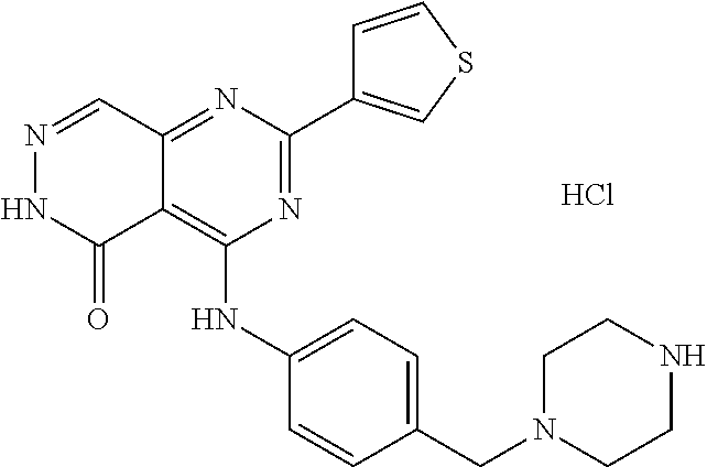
C12=NC(C3=CSC=C3)=NC(NC3=CC=C(CN4CCNCC4)C=C3)=C1C(=O)NN=C2.Cl
